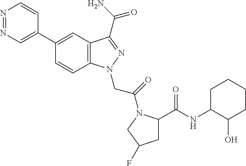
N1=NC=C(C2=CC3=C(C=C2)N(CC(=O)N2C(C(NC4C(O)CCCC4)=O)CC(F)C2)N=C3C(N)=O)C=C1
